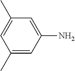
C1(C)=CC(N)=CC(C)=C1
